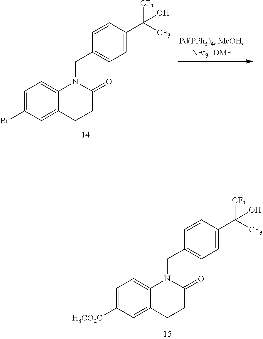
C1(Br)=CC=C2C(=C1)CCC(=O)N2CC1=CC=C(C([CF3])([CF3])O)C=C1.C1([H3CO2C])=CC=C2C(=C1)CCC(=O)N2CC1=CC=C(C([CF3])([CF3])O)C=C1
